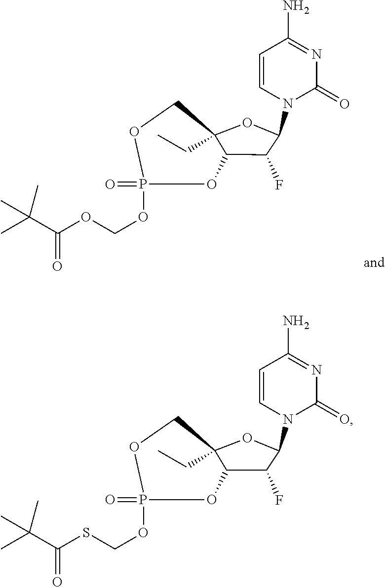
C12(CC)C(C(F)C(N3C(=O)N=C(N)C=C3)O1)OP(=O)(OCSC(C(C)(C)C)=O)OC2.C12(CC)C(C(F)C(N3C(=O)N=C(N)C=C3)O1)OP(=O)(OCOC(C(C)(C)C)=O)OC2
